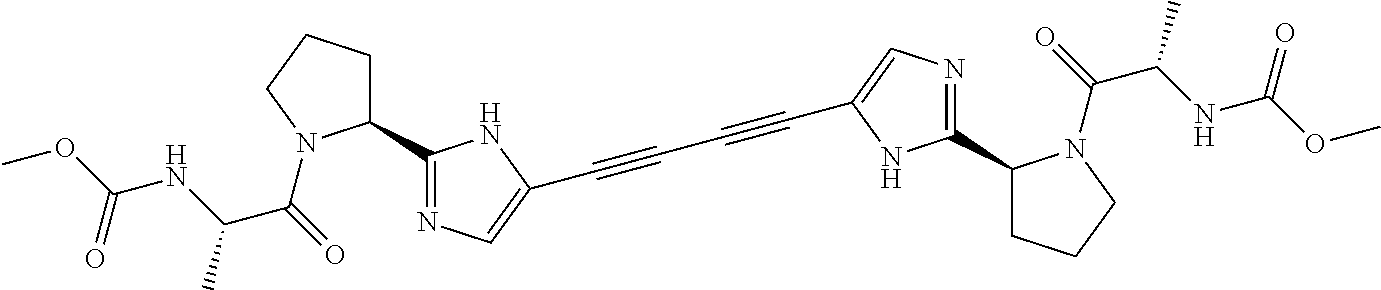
CC(NC(OC)=O)C(=O)N1C(C2=NC=C(C#CC#CC3=CN=C(C4CCCN4C(C(C)NC(OC)=O)=O)N3)N2)CCC1
